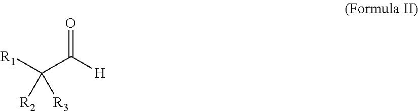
[R1]C(C([H])=O)([R3])[R2]
